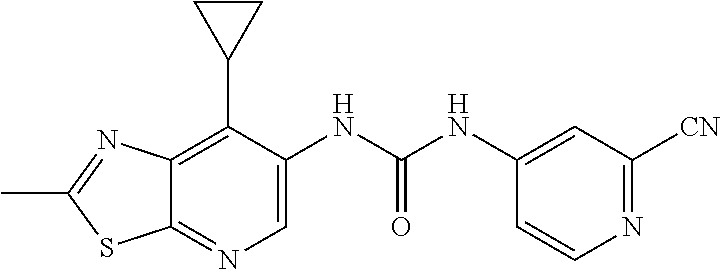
C12=C(C3CC3)C(NC(NC3=CC([CN])=NC=C3)=O)=CN=C1SC(C)=N2
